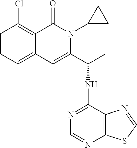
C1=CC=C2C(=C1Cl)C(=O)N(C1CC1)C(C(C)NC1=NC=NC3=C1N=CS3)=C2
